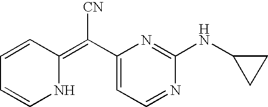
C1=CC(=C(C2=CC=NC(NC3CC3)=N2)[CN])NC=C1
